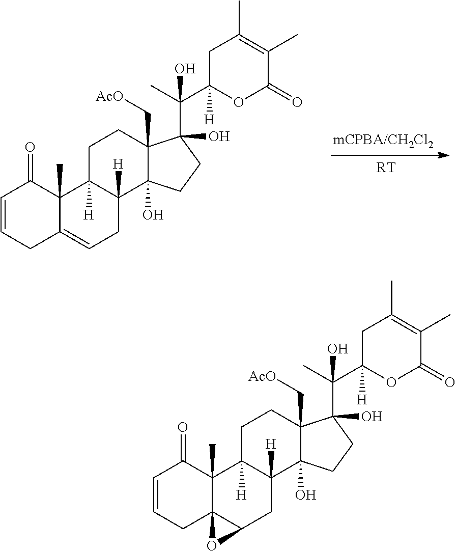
[RT].C1=CCC2=CCC3([H])C([H])(C2(C)C1=O)CCC1(C[AcO])C3(O)CCC1(C(C)(C1([H])OC(=O)C(C)=C(C)C1)O)O.C1=CCC23C(C)(C1=O)C1([H])C([H])(CC2O3)C2(O)C(C[AcO])(CC1)C(C(C)(C1([H])OC(=O)C(C)=C(C)C1)O)(O)CC2
